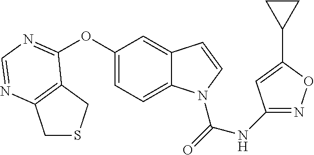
C1(OC2=NC=NC3=C2CSC3)=CC=C2C(=C1)C=CN2C(=O)NC1=NOC(C2CC2)=C1
